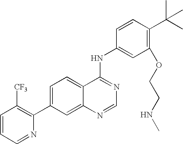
C1=CC=NC(C2=CC=C3C(=C2)N=CN=C3NC2=CC(OCCNC)=C(C(C)(C)C)C=C2)=C1[CF3]
